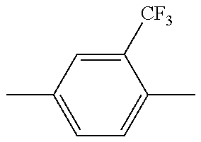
C1=C(C)C=C([CF3])C(C)=C1
